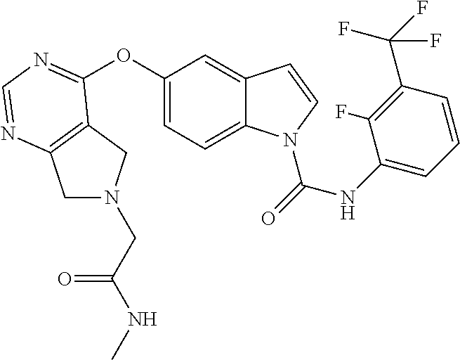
O(C1=CC=C2C(=C1)C=CN2C(=O)NC1=CC=CC(C(F)(F)F)=C1F)C1=NC=NC2=C1CN(CC(NC)=O)C2
